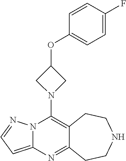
N12C(=CC=N1)N=C1C(=C2N2CC(OC3=CC=C(F)C=C3)C2)CCNCC1
